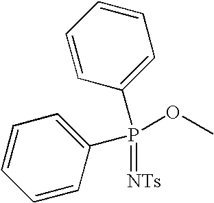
C1=CC=CC(P(OC)(=[NTs])C2=CC=CC=C2)=C1
